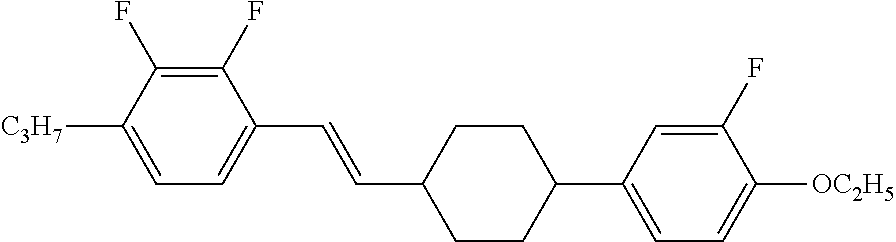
C1(F)=C(F)C([C3H7])=CC=C1C=CC1CCC(C2=CC=C([OC2H5])C(F)=C2)CC1
